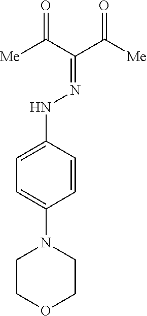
C1=C(N2CCOCC2)C=CC(NN=C(C([Me])=O)C([Me])=O)=C1
